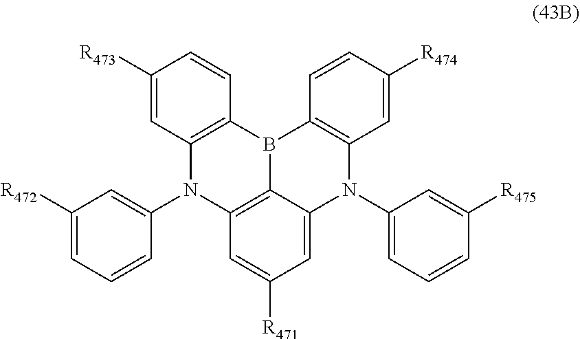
C1([R473])=CC2=C(C=C1)B1C3=C(N2C2=CC([R472])=CC=C2)C=C([R471])C=C3N(C2=CC=CC([R475])=C2)C2=C1C=CC([R474])=C2
